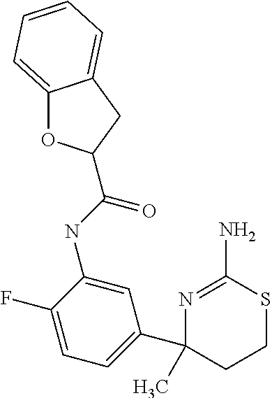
N(C1=CC(C2(C)CCSC(N)=N2)=CC=C1F)C(=O)C1OC2=CC=CC=C2C1
